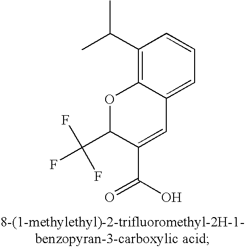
C1(C(C)C)=C2C(=CC=C1)C=C(C(=O)O)C(C(F)(F)F)O2
